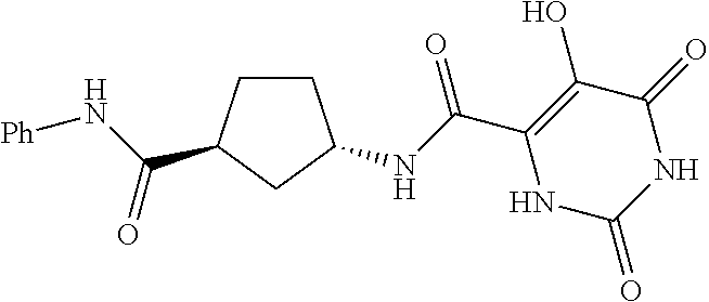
C(C1=C(O)C(=O)NC(=O)N1)(=O)NC1CCC(C(N[Ph])=O)C1
